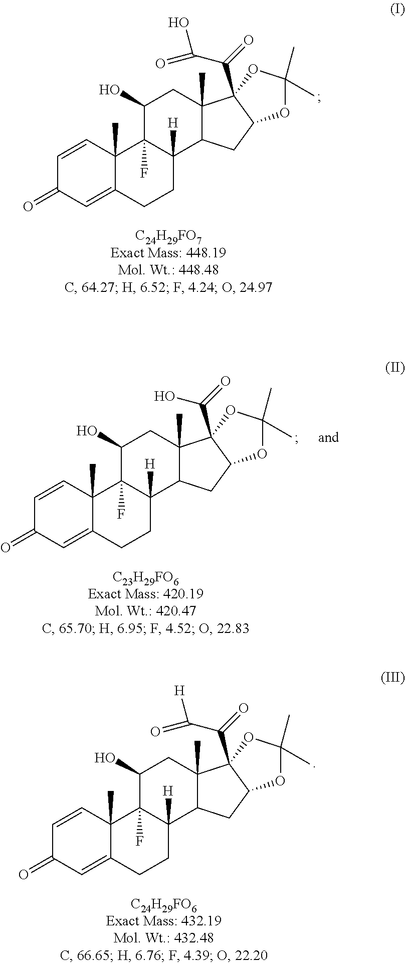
C12(C)C(=CC(=O)C=C1)CCC1([H])C2(F)C(O)CC2(C)C1CC1C2(C(C(O)=O)=O)OC(C)(C)O1.C12(C)C(=CC(=O)C=C1)CCC1([H])C2(F)C(O)CC2(C)C1CC1C2(C(O)=O)OC(C)(C)O1.C12(C)C(=CC(=O)C=C1)CCC1([H])C2(F)C(O)CC2(C)C1CC1C2(C(C([H])=O)=O)OC(C)(C)O1
